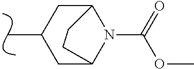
CC1CC2N(C(OC)=O)C(C1)CC2
